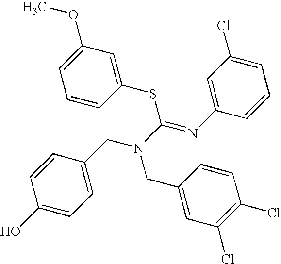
C1=C(CN(CC2=CC(Cl)=C(Cl)C=C2)C(=NC2=CC(Cl)=CC=C2)SC2=CC(OC)=CC=C2)C=CC(O)=C1
